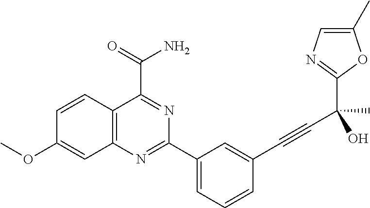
C12=C(N=C(C3=CC=CC(C#CC(C)(O)C4=NC=C(C)O4)=C3)N=C1C(=O)N)C=C(OC)C=C2
